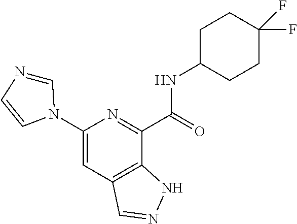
C1(N2C=NC=C2)=CC2=C(C(C(=O)NC3CCC(F)(F)CC3)=N1)NN=C2
